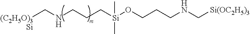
N(CCC[Si](OCCCNC[Si(OC2H5)3])(C)C)C[(C2H5O)3Si]
